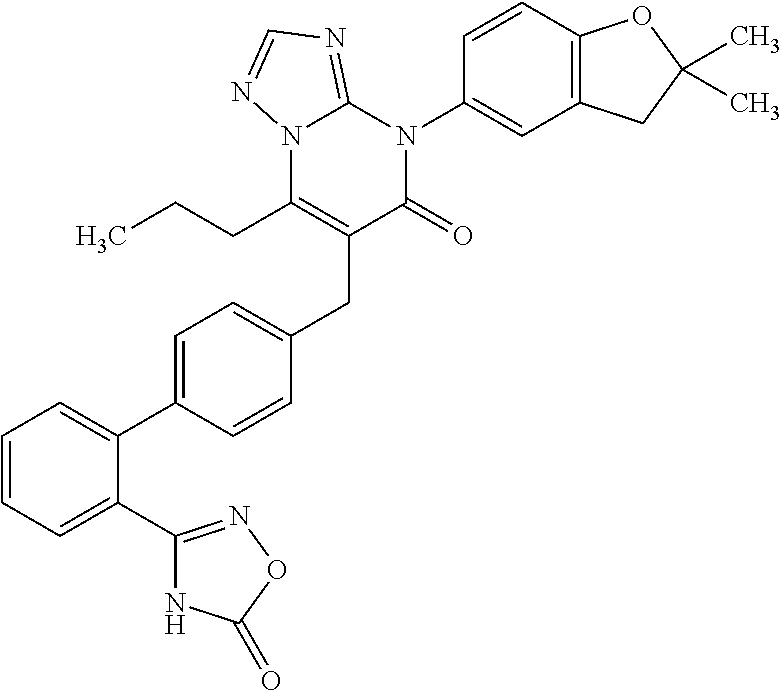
C1=CC=C(C2=NOC(=O)N2)C(C2=CC=C(CC3=C(CCC)N4C(=NC=N4)N(C4=CC5=C(C=C4)OC(C)(C)C5)C3=O)C=C2)=C1
